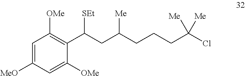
C1([MeO])=CC([OMe])=C(C(CC(CCCC(Cl)([Me])[Me])[Me])[SEt])C([OMe])=C1
